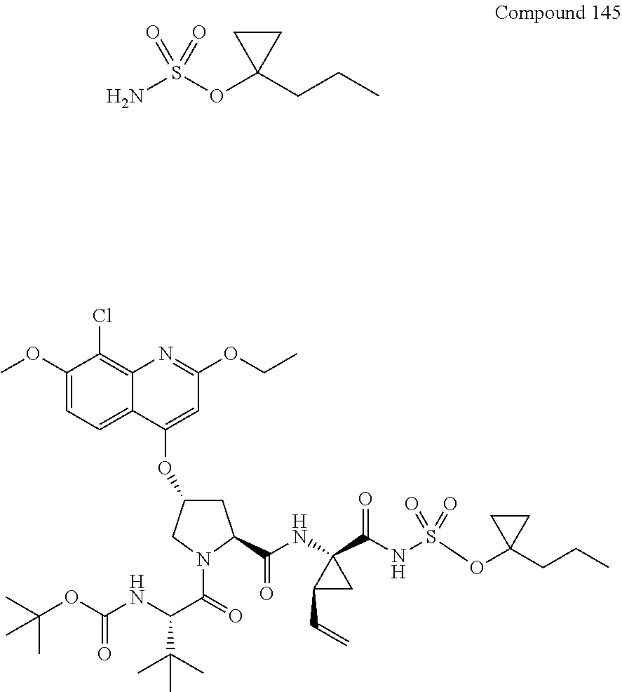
C1(OC)=CC=C2C(=C1Cl)N=C(OCC)C=C2OC1CC(C(NC2(C(NS(OC3(CCC)CC3)(=O)=O)=O)CC2C=C)=O)N(C(C(NC(=O)OC(C)(C)C)C(C)(C)C)=O)C1.NS(OC1(CCC)CC1)(=O)=O
